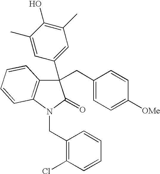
C1(C2=CC(C)=C(O)C(C)=C2)(CC2=CC=C([OMe])C=C2)C2=C(N(CC3=C(Cl)C=CC=C3)C1=O)C=CC=C2
